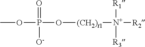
COP(O[(CH2)t1][N+]([R1])([R2])[R3])(=O)[O-]
